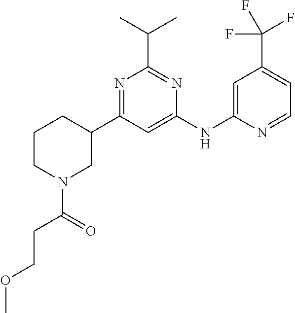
C1(NC2=CC(C(F)(F)F)=CC=N2)=CC(C2CCCN(C(=O)CCOC)C2)=NC(C(C)C)=N1
